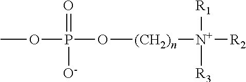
COP(O[(CH2)n][N+]([R1])([R2])[R3])(=O)[O-]
